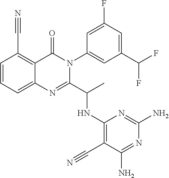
C1=CC=C2C(=C1C#N)C(=O)N(C1=CC(C(F)F)=CC(F)=C1)C(C(C)NC1=C(C#N)C(N)=NC(N)=N1)=N2
